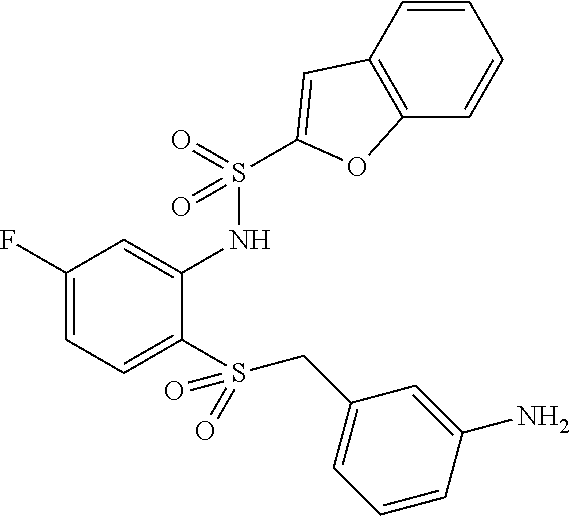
C1(F)=CC=C(S(CC2=CC=CC(N)=C2)(=O)=O)C(NS(=O)(=O)C2=CC3=C(C=CC=C3)O2)=C1
